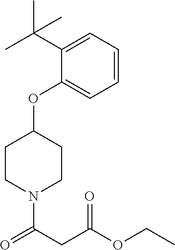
C1(OC2CCN(C(CC(OCC)=O)=O)CC2)=CC=CC=C1C(C)(C)C
